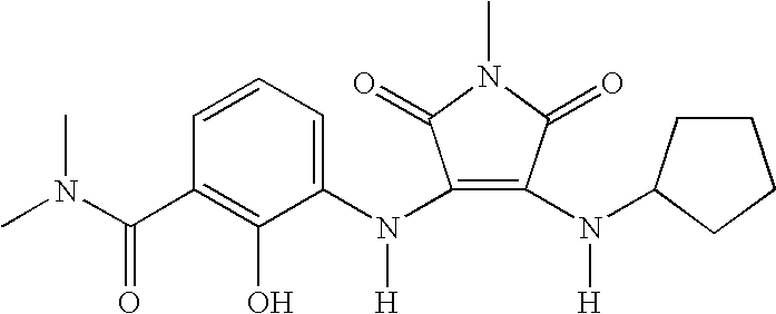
C1=CC=C(N(C2=C(N([H])C3CCCC3)C(=O)N(C)C2=O)[H])C(O)=C1C(N(C)C)=O
